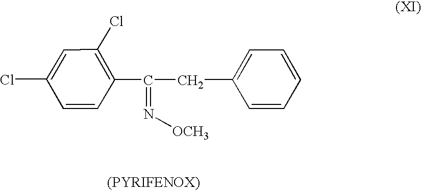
C1=CC(C(CC2=CC=CC=C2)=N[OCH3])=C(Cl)C=C1Cl
